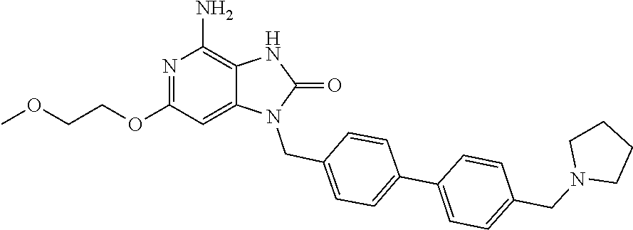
O=C1NC2=C(N)N=C(OCCOC)C=C2N1CC1=CC=C(C2=CC=C(CN3CCCC3)C=C2)C=C1
